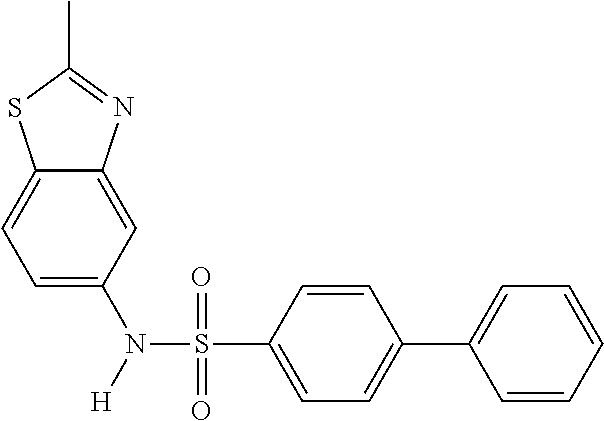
C1=C(N([H])S(=O)(=O)C2=CC=C(C3=CC=CC=C3)C=C2)C=C2C(=C1)SC(C)=N2
